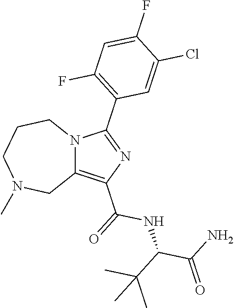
C12=C(C(NC(C(C)(C)C)C(=O)N)=O)N=C(C3=C(F)C=C(F)C(Cl)=C3)N1CCCN(C)C2
